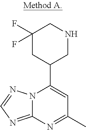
N12C(=NC=N1)N=C(C)C=C2C1CNCC(F)(F)C1
